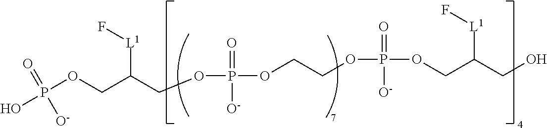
P(OCC(COP(OCCOP(OCC(CO)[L1]F)(=O)[O-])(=O)[O-])[L1]F)(O)(=O)[O-]
